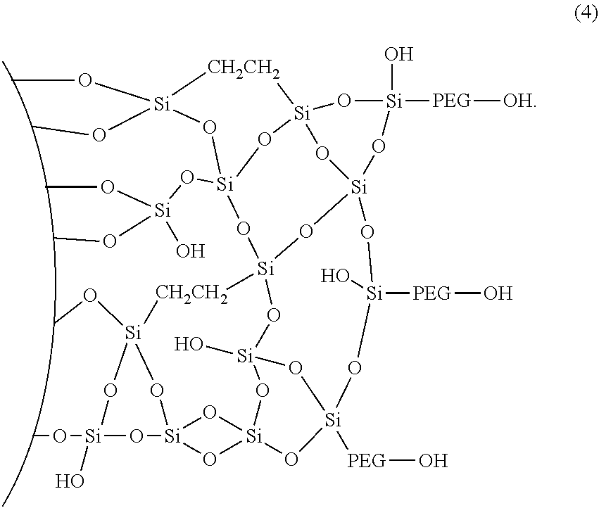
CO[Si]1(OC)[CH2CH2][Si]23O[Si](O[Si](OC)(OC)O)(O1)O[Si]14O[Si](O2)(O[Si](O)([PEG][OH])O3)O[Si]([PEG]O)(O)O[Si]2([PEG]O)O[Si](O)(O1)O[Si]1(O[Si]3(O[Si](OC)([CH2CH2]4)O[Si](OC)(O)O3)O1)O2
